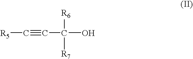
[R5]C#CC(O)([R6])[R7]
